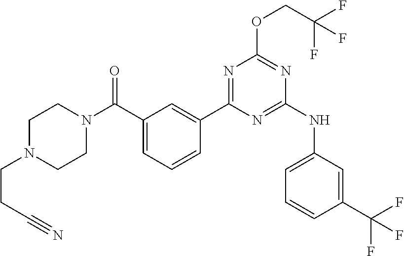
N1=C(NC2=CC=CC(C(F)(F)F)=C2)N=C(OCC(F)(F)F)N=C1C1=CC(C(=O)N2CCN(CCC#N)CC2)=CC=C1
